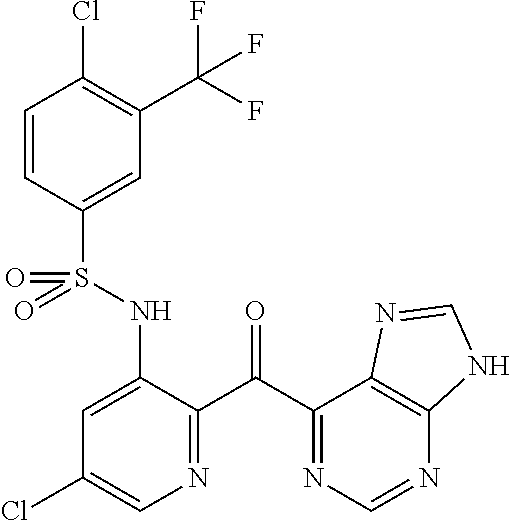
C1=CC(S(NC2=CC(Cl)=CN=C2C(C2=NC=NC3=C2N=CN3)=O)(=O)=O)=CC(C(F)(F)F)=C1Cl
